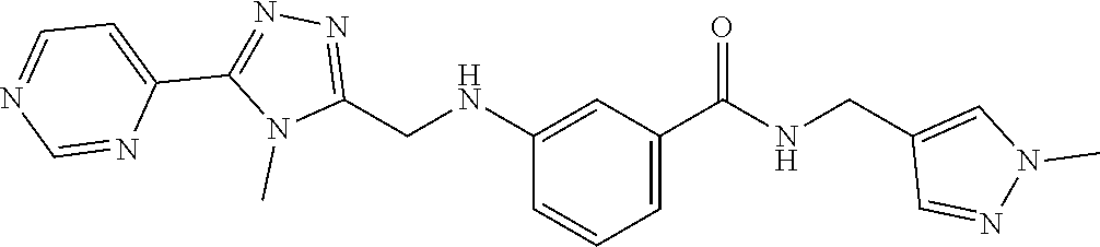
N(C1=CC(C(=O)NCC2=CN(C)N=C2)=CC=C1)CC1=NN=C(C2=CC=NC=N2)N1C
